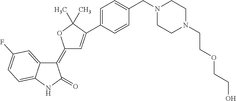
C1(=C2C=C(C3=CC=C(CN4CCN(CCOCCO)CC4)C=C3)C(C)(C)O2)C2=CC(F)=CC=C2NC1=O
